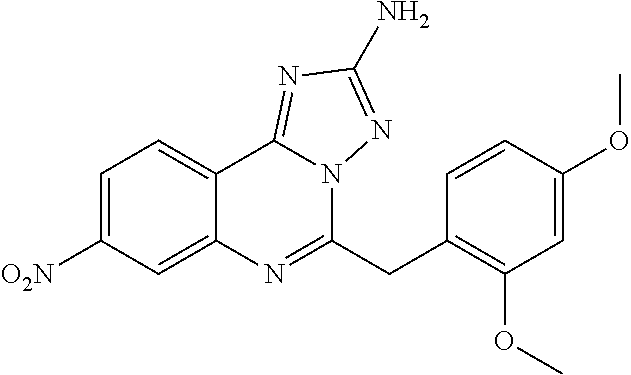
C1=C([O2N])C=C2C(=C1)C1=NC(N)=NN1C(CC1=C(OC)C=C(OC)C=C1)=N2
